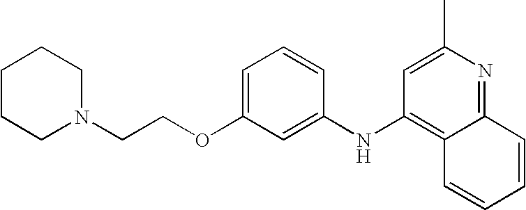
N1(CCOC2=CC=CC(NC3=C4C(=NC(C)=C3)C=CC=C4)=C2)CCCCC1
